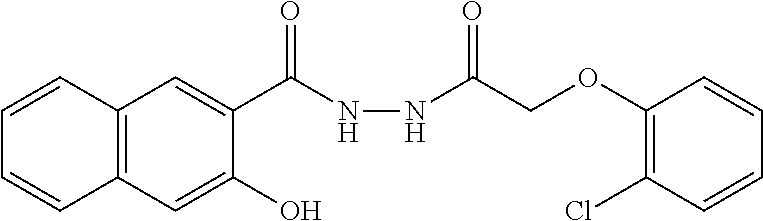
C12=C(C=C(O)C(C(NNC(COC3=C(Cl)C=CC=C3)=O)=O)=C1)C=CC=C2
